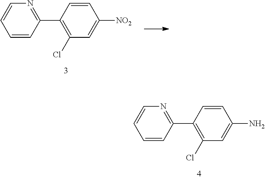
C1=CC(C2=C(Cl)C=C(N)C=C2)=NC=C1.C1=CC(C2=C(Cl)C=C([NO2])C=C2)=NC=C1
